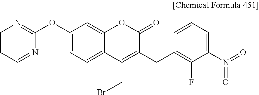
C1(OC2=CC=C3C(=C2)OC(=O)C(CC2=C(F)C(N(=O)=O)=CC=C2)=C3CBr)=NC=CC=N1
